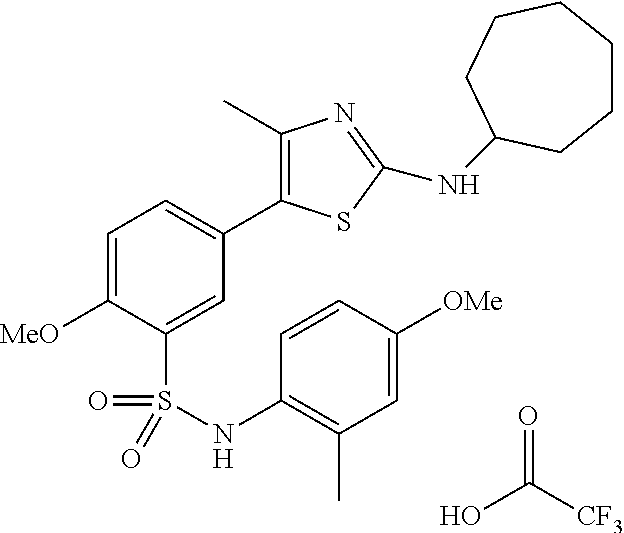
OC([CF3])=O.C1=C([MeO])C(S(NC2=C(C)C=C([OMe])C=C2)(=O)=O)=CC(C2=C(C)N=C(NC3CCCCCC3)S2)=C1
